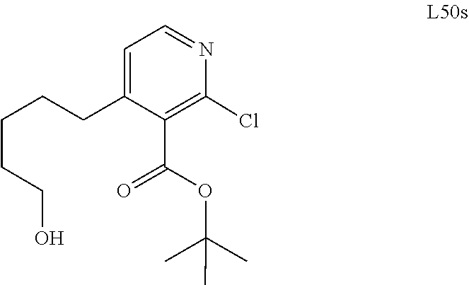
N1=CC=C(CCCCCO)C(C(OC(C)(C)C)=O)=C1Cl
